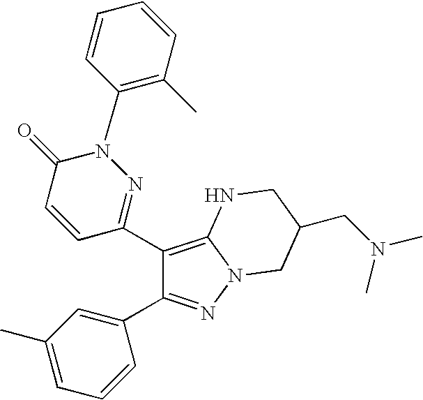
C1(N2C(=O)C=CC(C3=C4N(N=C3C3=CC(C)=CC=C3)CC(CN(C)C)CN4)=N2)=C(C)C=CC=C1
